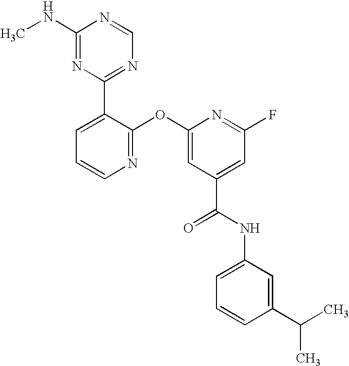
N1=C(OC2=CC(C(NC3=CC=CC(C(C)C)=C3)=O)=CC(F)=N2)C(C2=NC=NC(NC)=N2)=CC=C1
